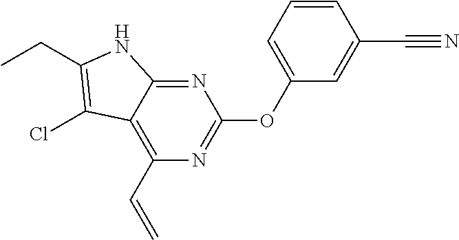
C1(OC2=CC=CC(C#N)=C2)=NC(C=C)=C2C(=N1)NC(CC)=C2Cl
